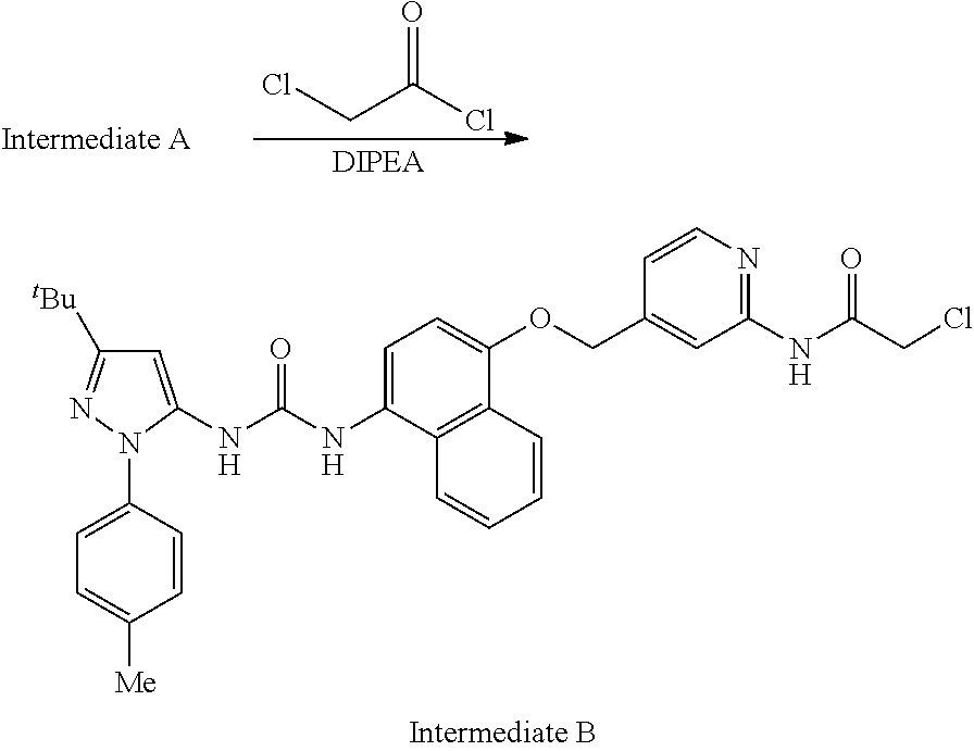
ClCC(Cl)=O.C1=C(NC(=O)NC2=CC([tBu])=NN2C2=CC=C([Me])C=C2)C2=C(C(OCC3=CC(NC(=O)CCl)=NC=C3)=C1)C=CC=C2
